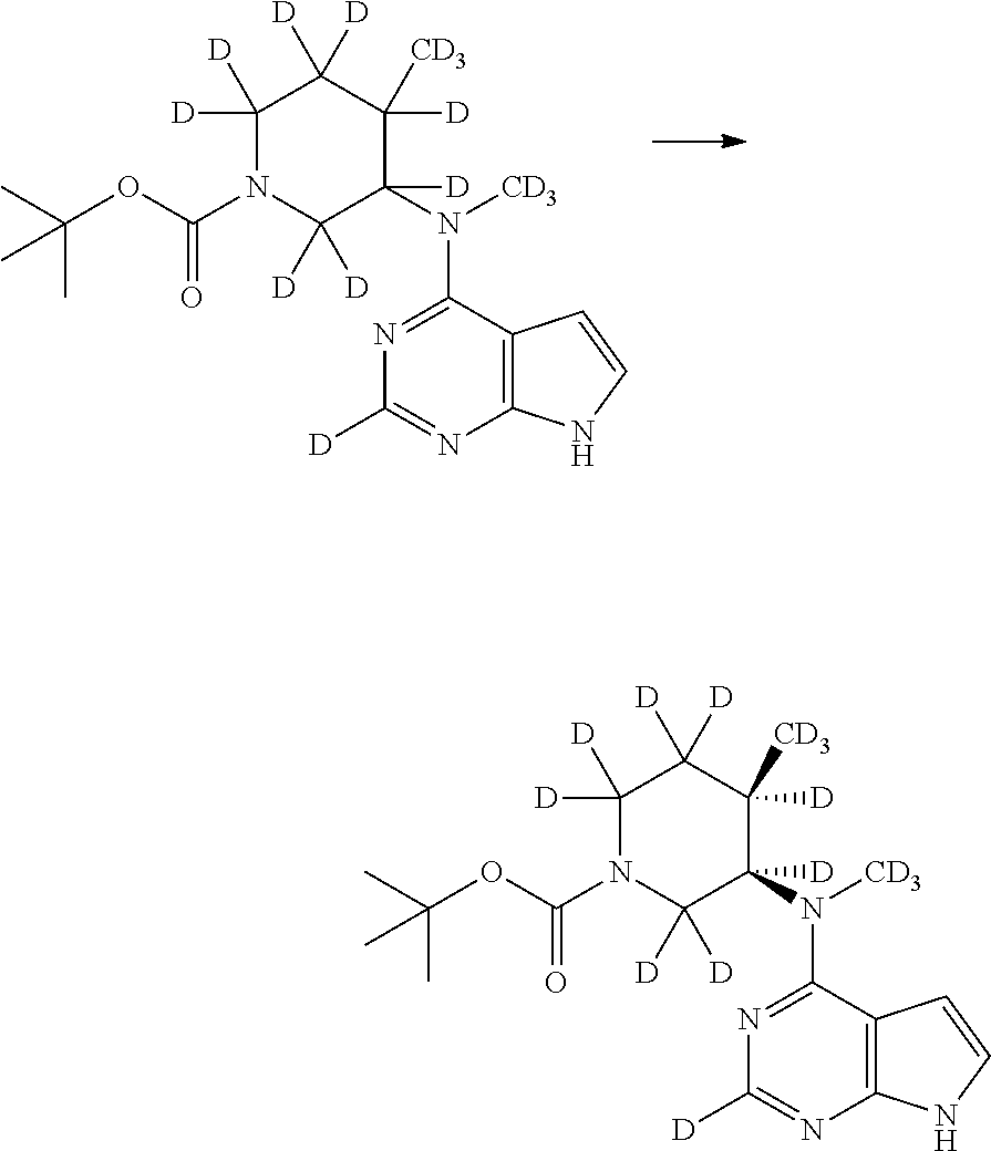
CC(OC(N1C([D])([D])C([D])(N([CD3])C2=NC([D])=NC3=C2C=CN3)C([CD3])([D])C([D])([D])C1([D])[D])=O)(C)C.CC(OC(N1C([D])([D])C([D])(N([CD3])C2=NC([D])=NC3=C2C=CN3)C([CD3])([D])C([D])([D])C1([D])[D])=O)(C)C
